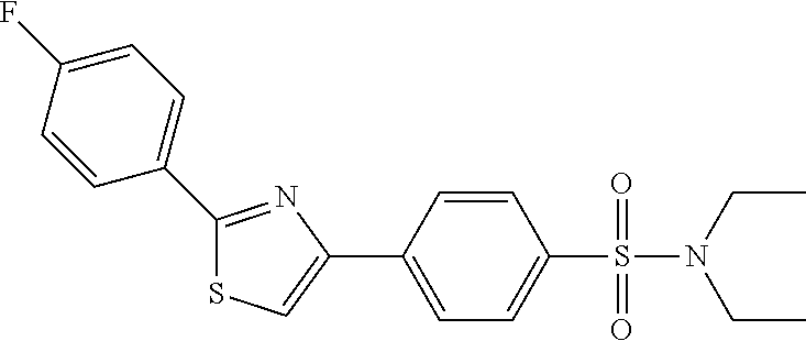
C1(C2=CC=C(F)C=C2)=NC(C2=CC=C(S(=O)(=O)N(CC)CC)C=C2)=CS1
